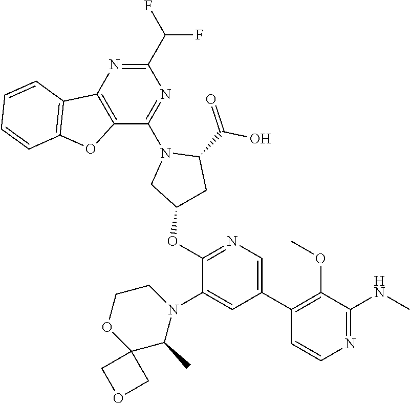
C12=C(C(N3CC(OC4=NC=C(C5=C(OC)C(NC)=NC=C5)C=C4N4C(C)C5(OCC4)COC5)CC3C(=O)O)=NC(C(F)F)=N1)OC1=C2C=CC=C1
